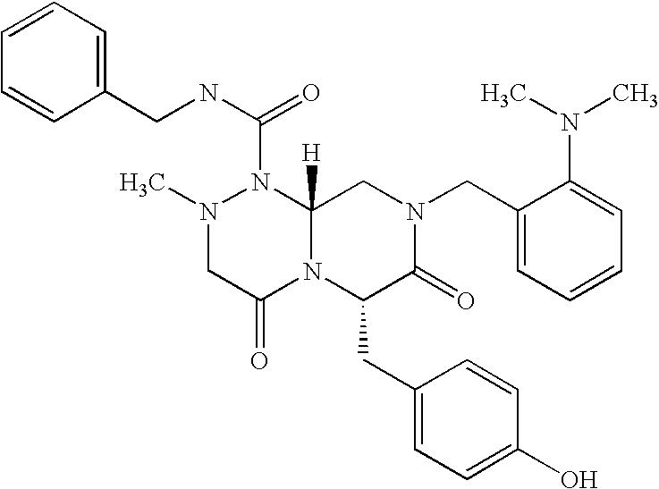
C1=CC=CC(CNC(N2N(C)CC(=O)N3C2([H])CN(CC2=CC=CC=C2N(C)C)C(=O)C3CC2=CC=C(O)C=C2)=O)=C1
